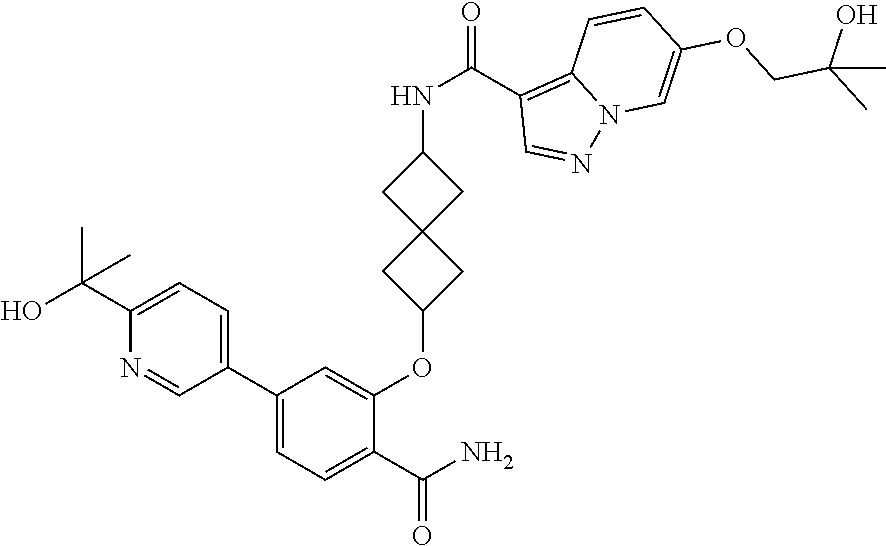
C1(C2=CC=C(C(O)(C)C)N=C2)=CC=C(C(N)=O)C(OC2CC3(C2)CC(NC(=O)C2=C4N(N=C2)C=C(OCC(C)(O)C)C=C4)C3)=C1
